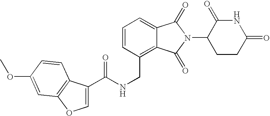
N(CC1=C2C(=CC=C1)C(=O)N(C1CCC(=O)NC1=O)C2=O)C(=O)C1=COC2=C1C=CC(OC)=C2
